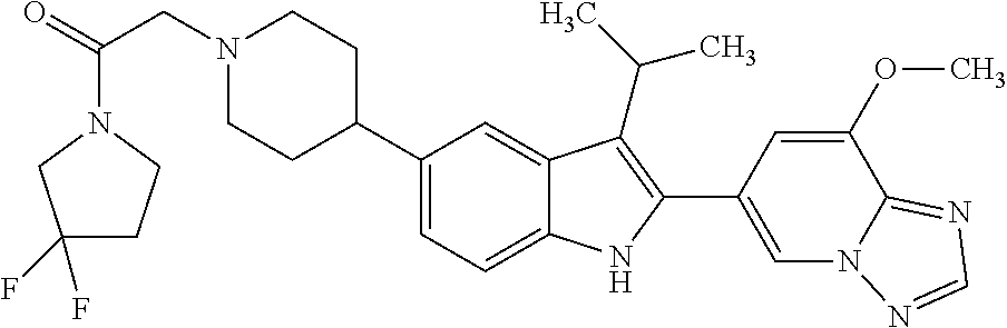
N1(CC(=O)N2CC(F)(F)CC2)CCC(C2=CC=C3C(=C2)C(C(C)C)=C(C2=CN4C(=NC=N4)C(OC)=C2)N3)CC1
